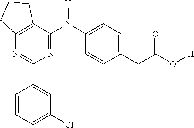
N1=C(N([H])C2=CC=C(CC(O[H])=O)C=C2)C2=C(N=C1C1=CC(Cl)=CC=C1)CCC2
